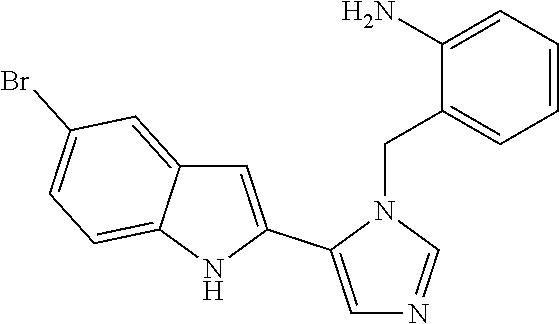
C1(N)=CC=CC=C1CN1C(C2=CC3=CC(Br)=CC=C3N2)=CN=C1
